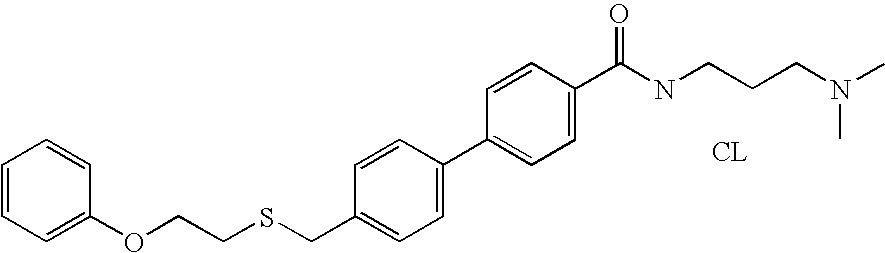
C1=CC(C2=CC=C(C(=O)NCCCN(C)C)C=C2)=CC=C1CSCCOC1=CC=CC=C1
